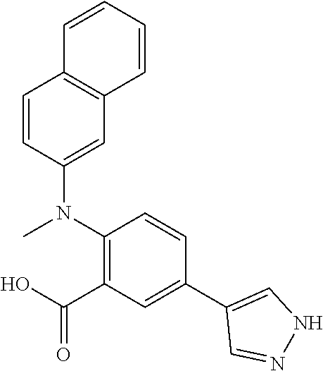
C1=CC(N(C2=C(C(O)=O)C=C(C3=CNN=C3)C=C2)C)=CC2=C1C=CC=C2
